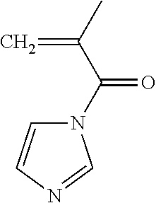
N1(C(C(C)=C)=O)C=CN=C1
